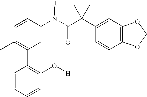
C1(N(C(C2(C3=CC4=C(C=C3)OCO4)CC2)=O)[H])=CC(C2=C(O[H])C=CC=C2)=C(C)C=C1
